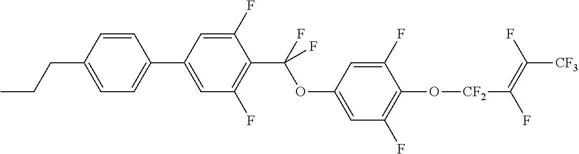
C1=CC(CCC)=CC=C1C1=CC(F)=C(C(OC2=CC(F)=C(O[CF2]C(F)=C(F)[CF3])C(F)=C2)(F)F)C(F)=C1
